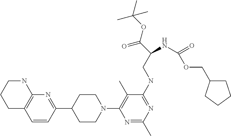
C1C2=C(NCC1)N=C(C1CCN(C3=C(C)C(NCC(C(=O)OC(C)(C)C)NC(OCC4CCCC4)=O)=NC(C)=N3)CC1)C=C2
